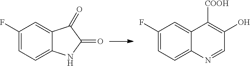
C1(F)=CC=C2C(=C1)C(=O)C(=O)N2.C1(F)=CC=C2C(=C1)C([COOH])=C(O)C=N2
